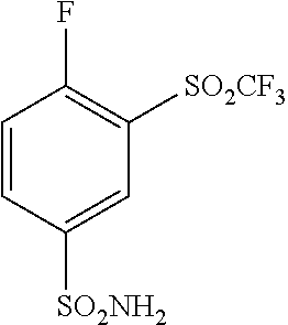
C1=CC([SO2NH2])=CC([SO2CF3])=C1F
